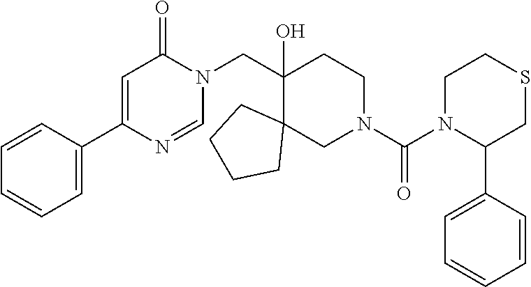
C1=C(C2=CC=CC=C2)N=CN(CC2(O)C3(CN(C(N4C(C5=CC=CC=C5)CSCC4)=O)CC2)CCCC3)C1=O
